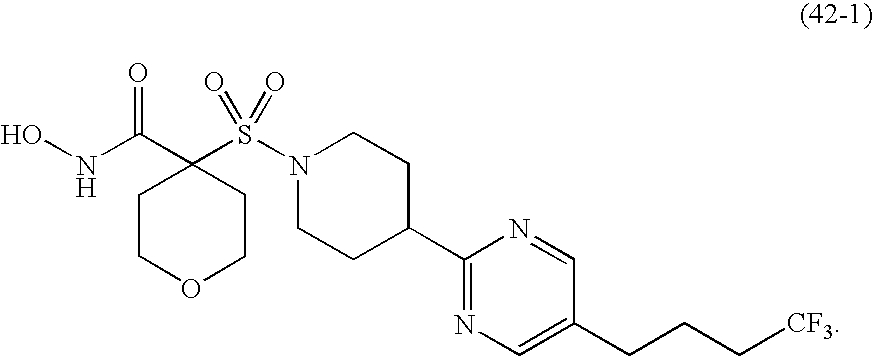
C1COCCC1(C(NO)=O)S(=O)(=O)N1CCC(C2=NC=C(CCC[CF3])C=N2)CC1
